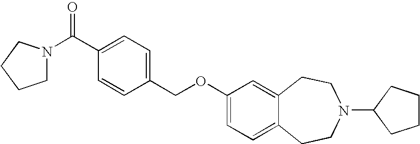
C1=CC(COC2=CC=C3C(=C2)CCN(C2CCCC2)CC3)=CC=C1C(=O)N1CCCC1
